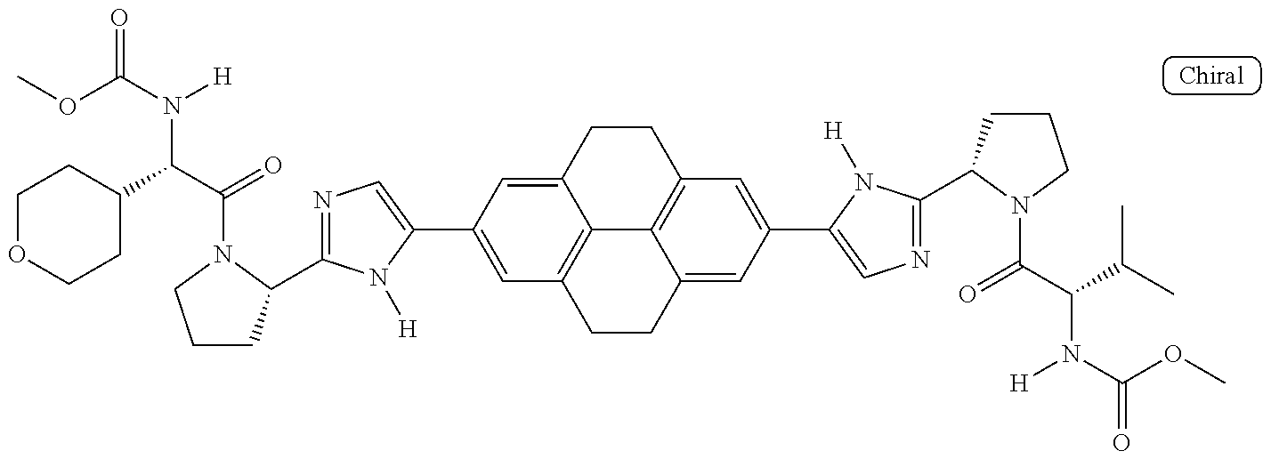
N1=C(C2CCCN2C(=O)C(N([H])C(=O)OC)C2CCOCC2)N([H])C(C2=CC3=C4C(=C2)CCC2=C4C(=CC(C4=CN=C(C5CCCN5C(=O)C(N(C(OC)=O)[H])C(C)C)N4[H])=C2)CC3)=C1
